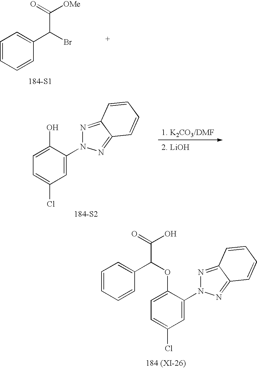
C1=CC=CC(C(C([OMe])=O)Br)=C1.[184-S1].C1(O)=CC=C(Cl)C=C1N1N=C2C(=N1)C=CC=C2.[184-S2].C1(OC(C(=O)O)C2=CC=CC=C2)=CC=C(Cl)C=C1N1N=C2C(=N1)C=CC=C2.[184 (XI-26)]
